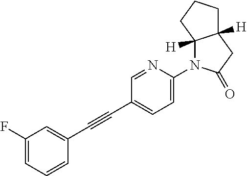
C1=C(F)C=C(C#CC2=CC=C(N3C4([H])C([H])(CC3=O)CCC4)N=C2)C=C1
